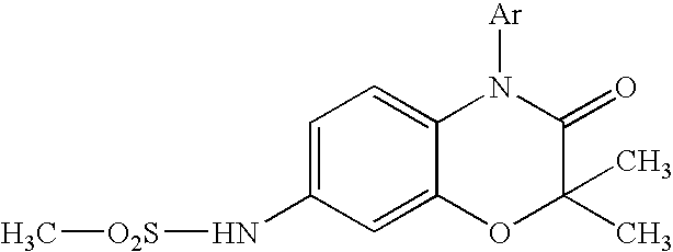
C1=C(N[O2S]C)C=C2C(=C1)N([Ar])C(=O)C(C)(C)O2
